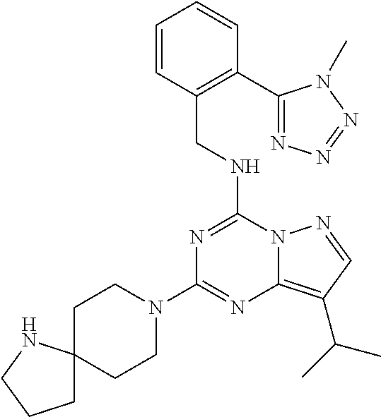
C1(N2CCC3(CC2)CCCN3)=NC2=C(C(C)C)C=NN2C(NCC2=C(C3=NN=NN3C)C=CC=C2)=N1
